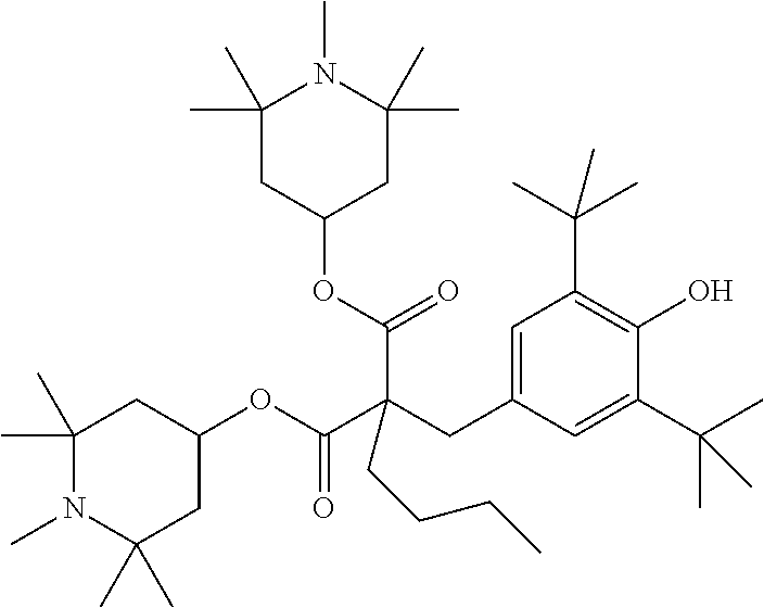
C1(C)(C)CC(OC(=O)C(C(OC2CC(C)(C)N(C)C(C)(C)C2)=O)(CC2=CC(C(C)(C)C)=C(O)C(C(C)(C)C)=C2)CCCC)CC(C)(C)N1C
